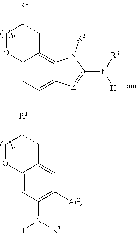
C12=CC(N([R3])[H])=C([Ar2])C=C1CC([R1])CO2.C12=CC=C3C(=C1CC([R1])CO2)N([R2])C(N([H])[R3])=[Z]3
